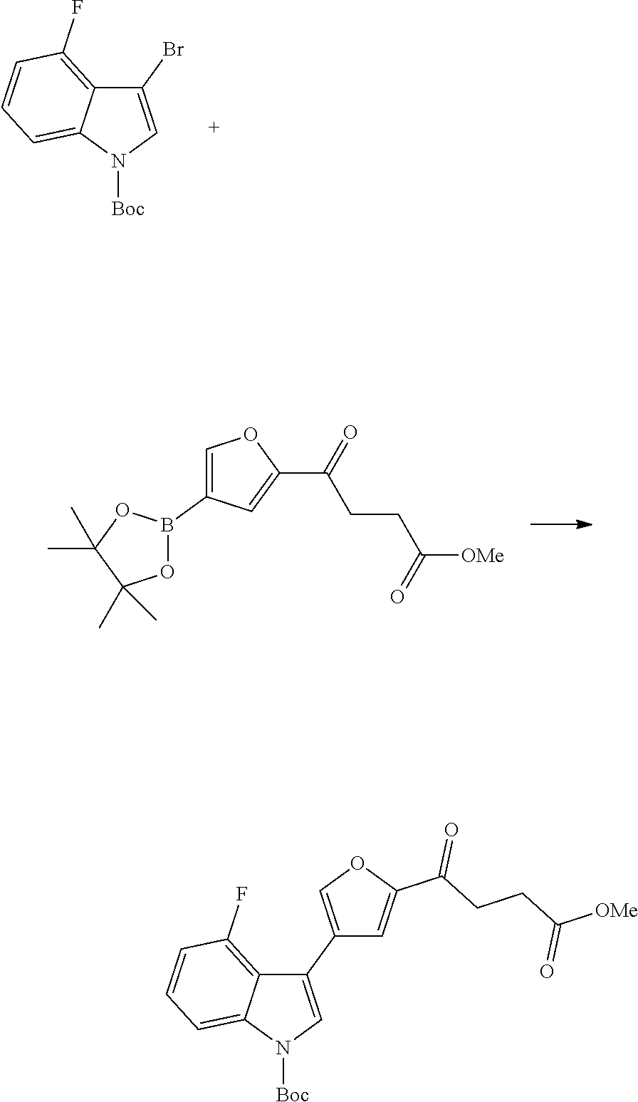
N1([Boc])C=C(Br)C2=C(F)C=CC=C12.C1(B2OC(C)(C)C(C)(C)O2)=COC(C(=O)CCC(=O)[OMe])=C1.N1([Boc])C=C(C2=COC(C(CCC([OMe])=O)=O)=C2)C2=C(F)C=CC=C12
